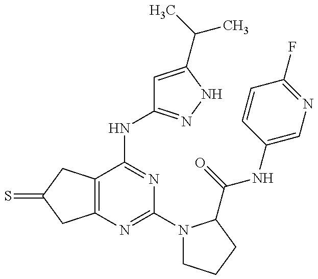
C12=C(C(NC3=NNC(C(C)C)=C3)=NC(N3CCCC3C(=O)NC3=CN=C(F)C=C3)=N1)CC(=S)C2
